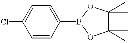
ClC1=CC=C(B2OC(C)(C)C(C)(C)O2)C=C1
